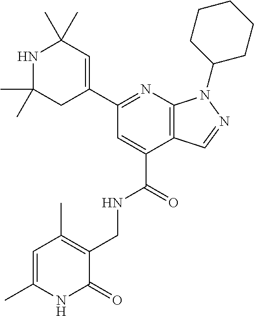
C1(C2=NC3=C(C(C(=O)NCC4=C(C)C=C(C)NC4=O)=C2)C=NN3C2CCCCC2)=CC(C)(C)NC(C)(C)C1
